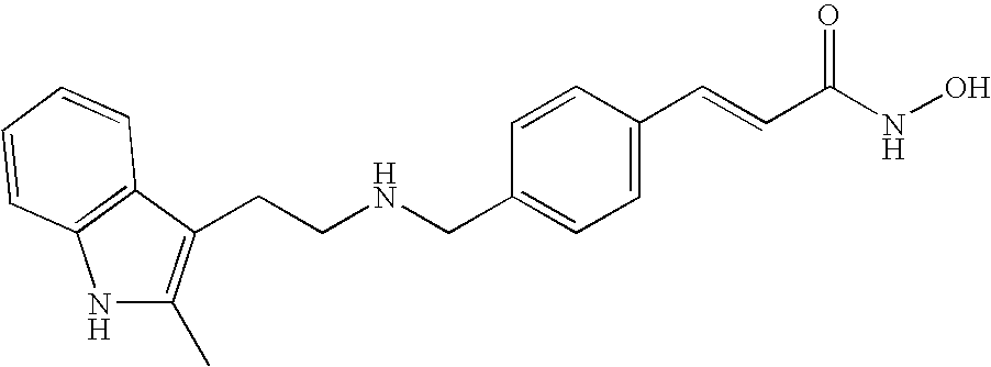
N1C(C)=C(CCNCC2=CC=C(C=CC(NO)=O)C=C2)C2=C1C=CC=C2
